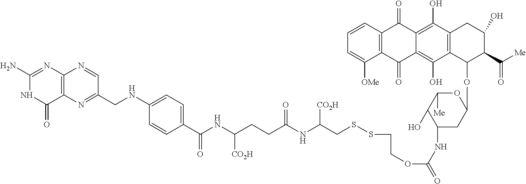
C12=C(N=CC(CNC3=CC=C(C(NC(CCC(NC(CSSCCOC(=O)NC4CC(OC5C(C([Me])=O)C(O)CC6=C5C(O)=C5C(=C6O)C(=O)C6=C(C5=O)C([OMe])=CC=C6)OC([Me])C4O)[CO2H])=O)[CO2H])=O)C=C3)=N1)N=C(N)NC2=O
